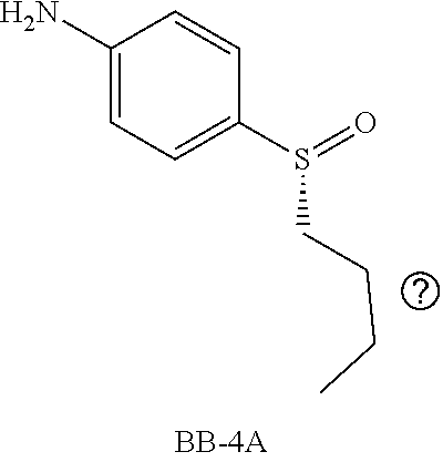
C1(N)=CC=C(S(=O)CCCC)C=C1
